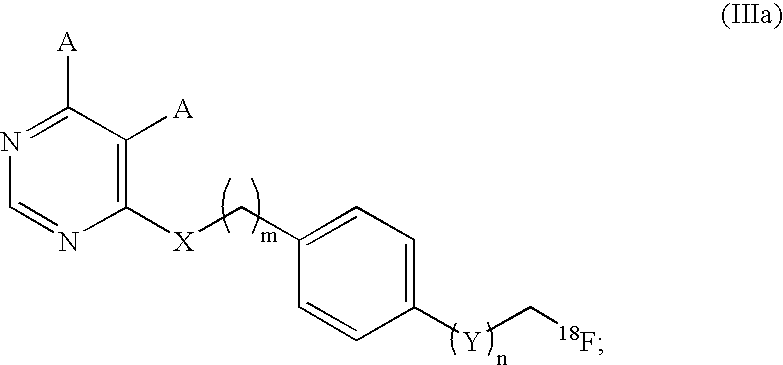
N1=C([A])C([A])=C([X]CC2=CC=C([Y]C[18F])C=C2)N=C1
